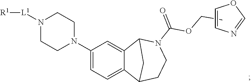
C(C)OC(N1CCC2C3=CC=C(N4CCN([L1][R1])CC4)C=C3C1C2)=O.C1=CN=CO1
